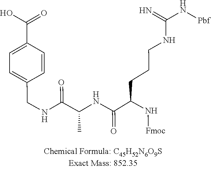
N(C(C(NC(C(NCC1=CC=C(C(O)=O)C=C1)=O)C)=O)CCCNC(N[Pbf])=N)[Fmoc]
